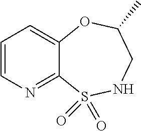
C1=CN=C2C(=C1)OC(C)CNS2(=O)=O
